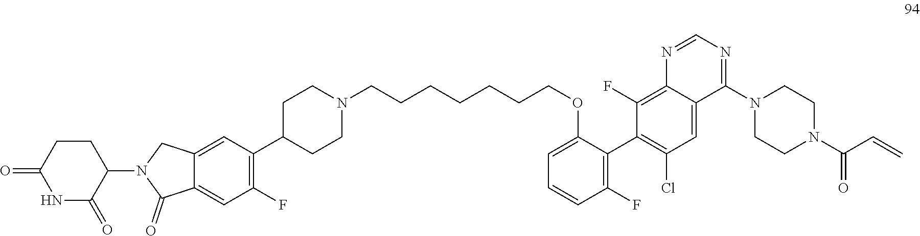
C(=C)C(=O)N1CCN(C2=NC=NC3=C(F)C(C4=C(F)C=CC=C4OCCCCCCCN4CCC(C5=C(F)C=C6C(=C5)CN(C5C(=O)NC(=O)CC5)C6=O)CC4)=C(Cl)C=C32)CC1
